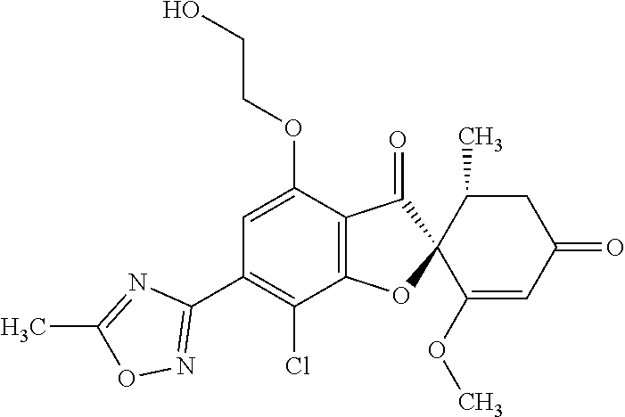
C1(OCCO)=CC(C2=NOC(C)=N2)=C(Cl)C2=C1C(=O)C1(O2)C(OC)=CC(=O)CC1C
